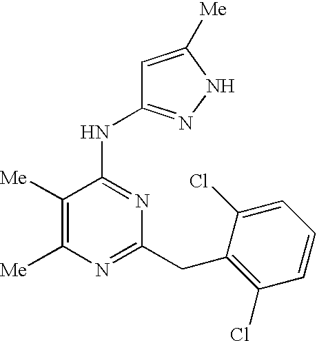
[Me]C1=C([Me])C(NC2=NNC([Me])=C2)=NC(CC2=C(Cl)C=CC=C2Cl)=N1
